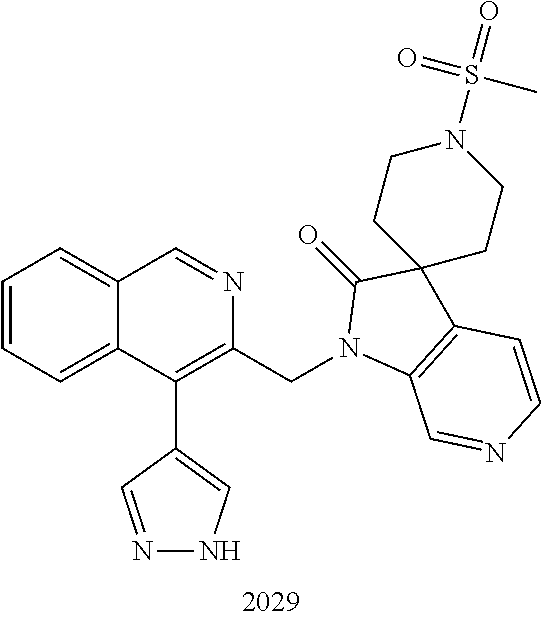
C1=CC=C2C(=C1)C=NC(CN1C3=C(C=CN=C3)C3(C1=O)CCN(S(=O)(C)=O)CC3)=C2C1=CNN=C1
